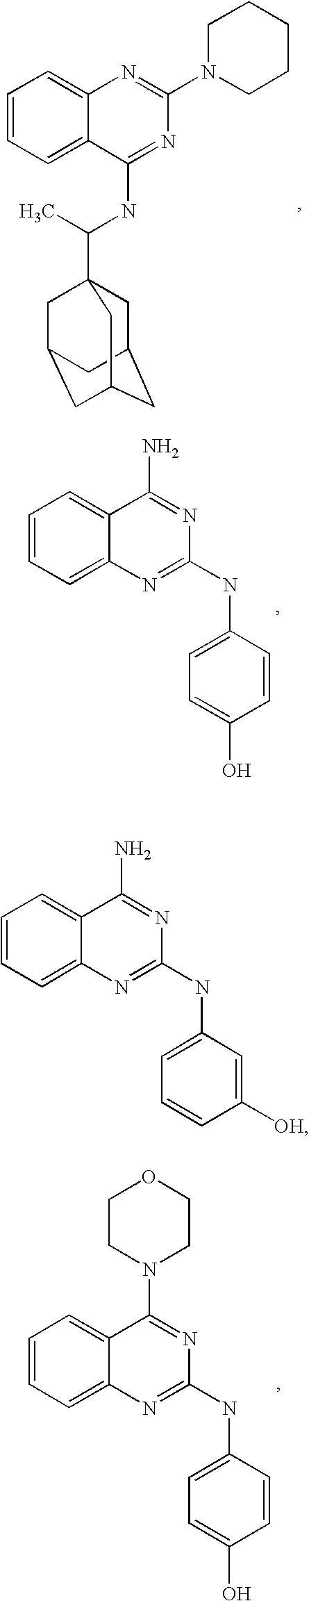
C1=CC=C2C(=C1)N=C(N1CCCCC1)N=C2NC(C)C12CC3CC(CC(C1)C3)C2.C1=CC=C2C(=C1)C(N)=NC(NC1=CC=C(O)C=C1)=N2.C1=CC=C2C(=C1)C(N)=NC(NC1=CC=CC([OH])=C1)=N2.C1=CC=C2C(=C1)C(N1CCOCC1)=NC(NC1=CC=C(O)C=C1)=N2
